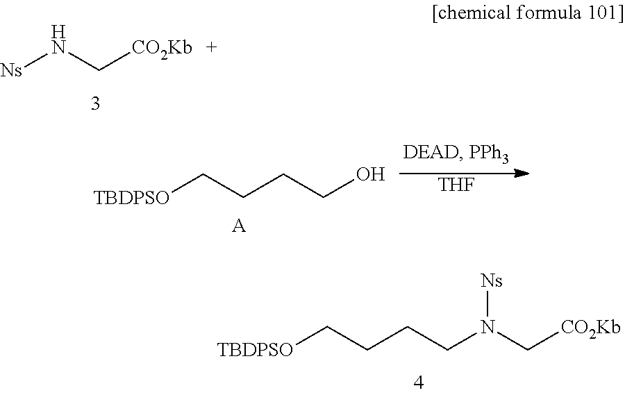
[Ns]NC[CO2Kb].[TBDPSO]CCCCO.[A].[THF].[TBDPSO]CCCCN(C[CO2Kb])[Ns]
